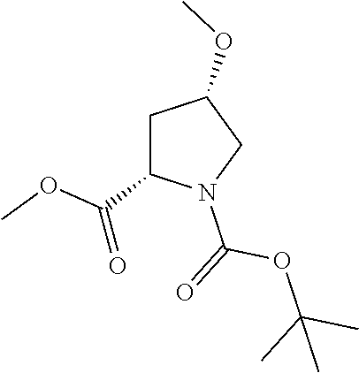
C1C(C(OC)=O)N(C(=O)OC(C)(C)C)CC1OC
